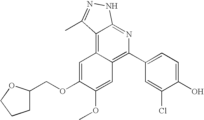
C1=C(O)C(Cl)=CC(C2=C3C(=C4C(=N2)NN=C4C)C=C(OCC2CCCO2)C(OC)=C3)=C1
